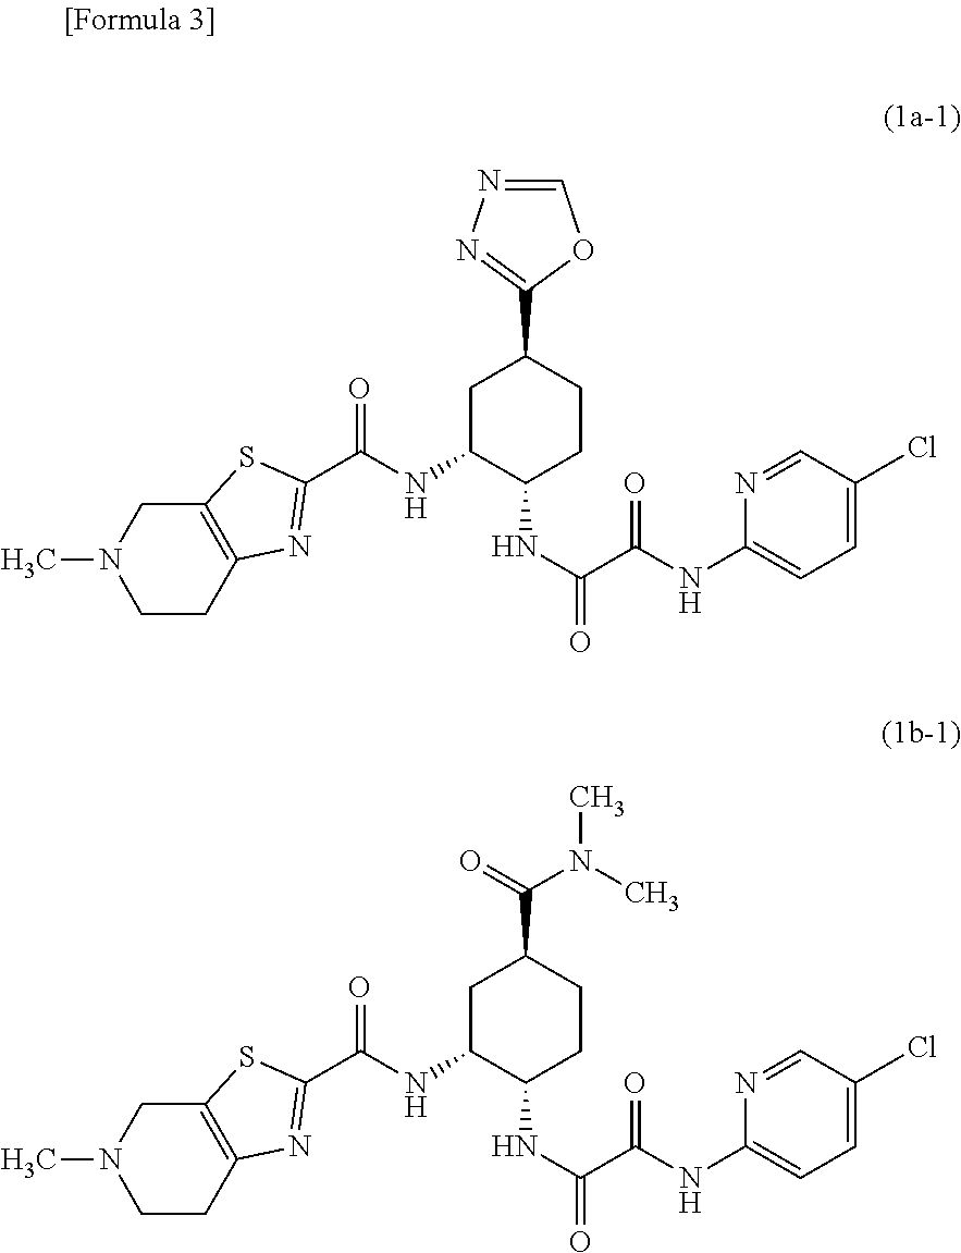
C1C(NC(=O)C2=NC3=C(CN(C)CC3)S2)C(NC(=O)C(NC2=CC=C(Cl)C=N2)=O)CCC1C1=NN=CO1.C1C(NC(=O)C2=NC3=C(CN(C)CC3)S2)C(NC(=O)C(NC2=CC=C(Cl)C=N2)=O)CCC1C(=O)N(C)C
